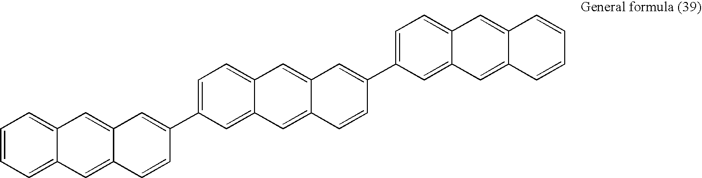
C1=CC=C2C(=C1)C=C1C(=C2)C=CC(C2=CC=C3C(=C2)C=C2C(=C3)C=C(C3=CC=C4C(=C3)C=C3C(=C4)C=CC=C3)C=C2)=C1
